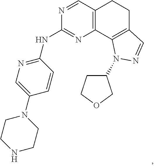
N1=CC2=C(N=C1NC1=NC=C(N3CCNCC3)C=C1)C1=C(CC2)C=NN1C1CCOC1
